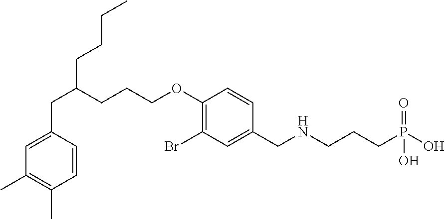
CCCCC(CCCOC1=C(Br)C=C(CNCCCP(=O)(O)O)C=C1)CC1=CC(C)=C(C)C=C1
